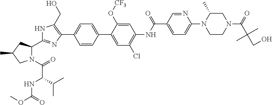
N1C(CO)=C(C2=CC=C(C3=CC(Cl)=C(NC(C4=CC=C(N5CCN(C(C(CO)(C)C)=O)CC5C)N=C4)=O)C=C3O[CF3])C=C2)N=C1C1N(C(=O)C(NC(OC)=O)C(C)C)CC(C)C1
